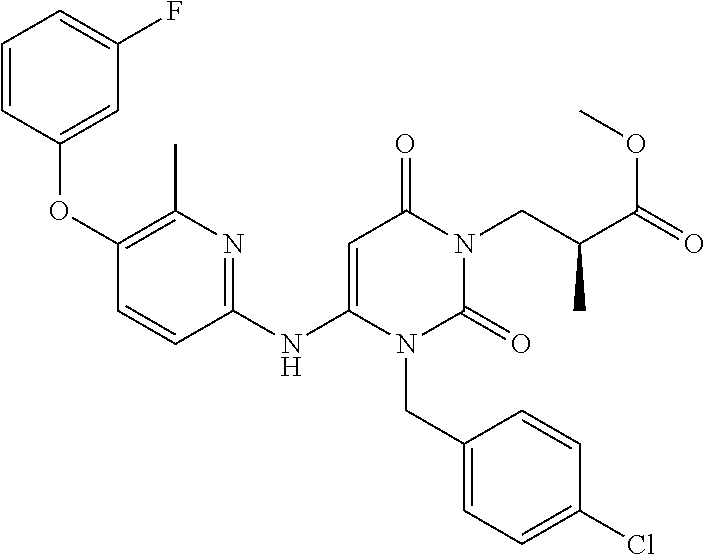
C1(NC2=CC(=O)N(CC(C)C(=O)OC)C(=O)N2CC2=CC=C(Cl)C=C2)=NC(C)=C(OC2=CC(F)=CC=C2)C=C1
